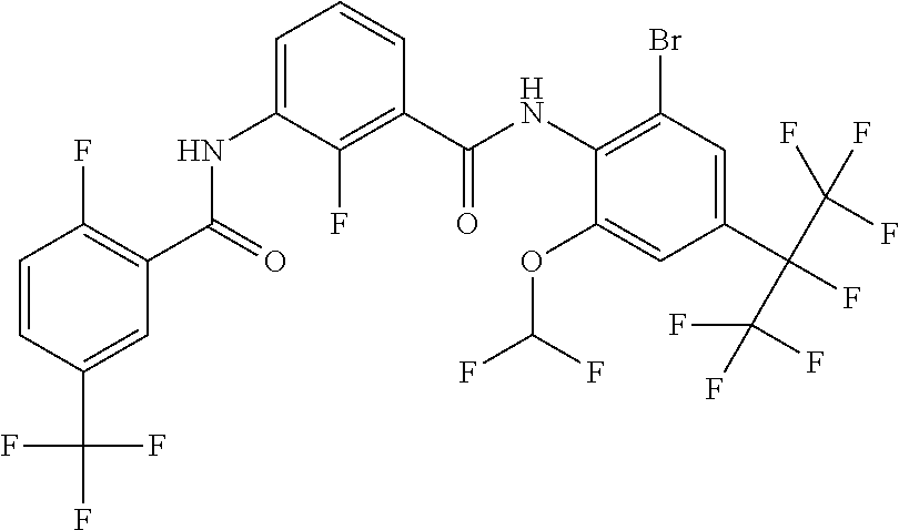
C1=CC(C(F)(F)F)=CC(C(=O)NC2=CC=CC(C(NC3=C(Br)C=C(C(C(F)(F)F)(C(F)(F)F)F)C=C3OC(F)F)=O)=C2F)=C1F
